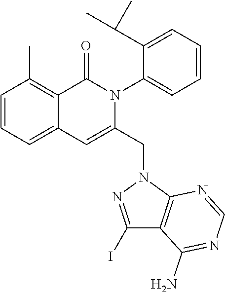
C1=CC=C2C(=C1C)C(=O)N(C1=CC=CC=C1C(C)C)C(CN1C3=C(C(N)=NC=N3)C(I)=N1)=C2
